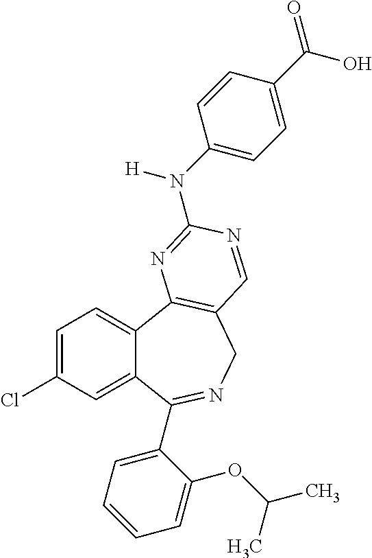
C12=CC(Cl)=CC=C1C1=C(CN=C2C2=CC=CC=C2OC(C)C)C=NC(N(C2=CC=C(C(=O)O)C=C2)[H])=N1
